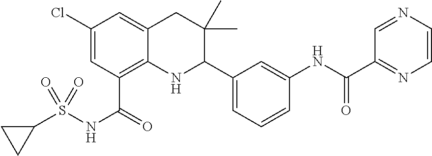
C1(Cl)=CC(C(NS(C2CC2)(=O)=O)=O)=C2C(=C1)CC(C)(C)C(C1=CC=CC(NC(C3=NC=CN=C3)=O)=C1)N2
